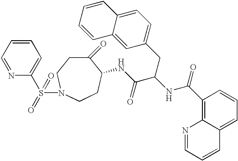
C1=NC(S(=O)(=O)N2CCC(=O)C(NC(C(NC(C3=C4C(=CC=C3)C=CC=N4)=O)CC3=CC=C4C(=C3)C=CC=C4)=O)CC2)=CC=C1
